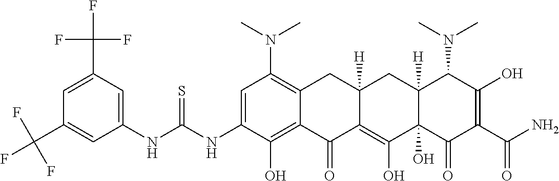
CN(C1=C2C(=C(O)C(NC(NC3=CC(C(F)(F)F)=CC(C(F)(F)F)=C3)=S)=C1)C(=O)C1=C(O)C3(O)C([H])(CC1([H])C2)C(N(C)C)C(O)=C(C(N)=O)C3=O)C
